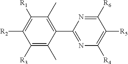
C1([R3])=C(C)C(C2=NC([R4])=C([R5])C([R6])=N2)=C(C)C([R1])=C1[R2]
